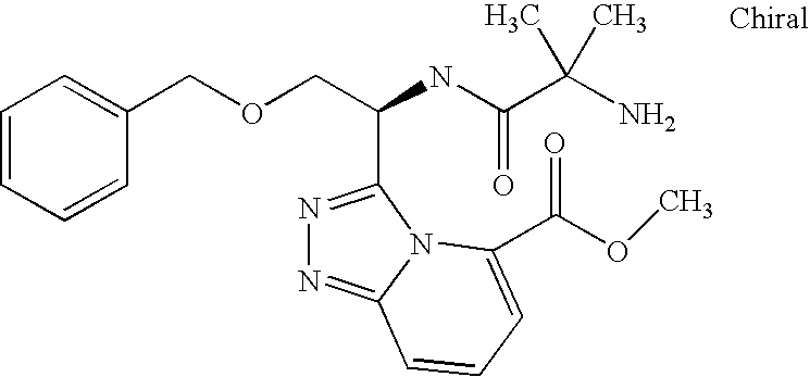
C(COCC1=CC=CC=C1)(NC(C(N)(C)C)=O)C1=NN=C2N1C(C(=O)OC)=CC=C2
